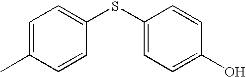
C1=C(C)C=CC(SC2=CC=C(O)C=C2)=C1
